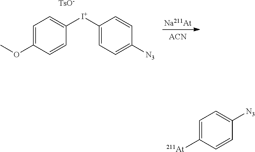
C1=C(OC)C=CC([I+]C2=CC=C([N3])C=C2)=C1.[TsO-].[Na211At].[ACN].C1=C([At])C=CC([N3])=C1
